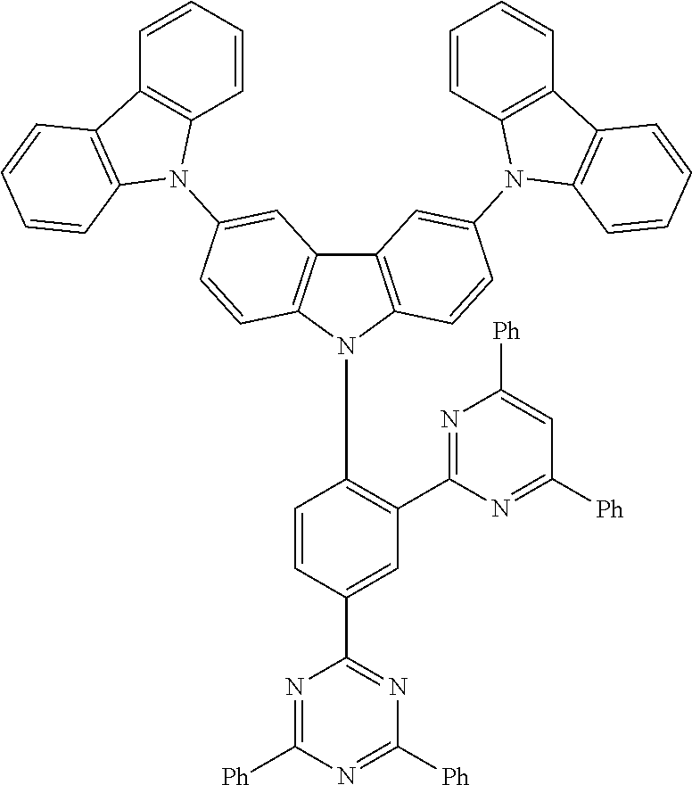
C1=C(C2=NC([Ph])=NC([Ph])=N2)C=CC(N2C3=C(C4=C2C=CC(N2C5=C(C6=C2C=CC=C6)C=CC=C5)=C4)C=C(N2C4=C(C5=C2C=CC=C5)C=CC=C4)C=C3)=C1C1=NC([Ph])=CC([Ph])=N1
